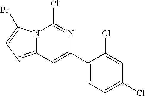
N12C(=NC=C1Br)C=C(C1=CC=C(Cl)C=C1Cl)N=C2Cl
